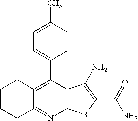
C12=C(C(C3=CC=C(C)C=C3)=C3C(=N1)CCCC3)C(N)=C(C(N)=O)S2
